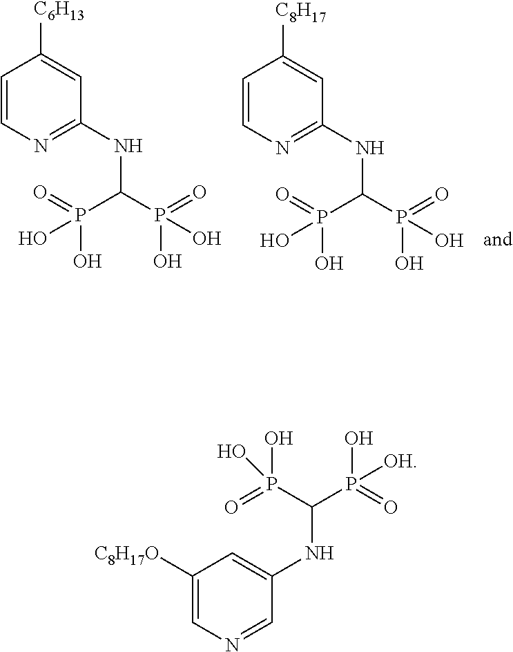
C1(NC(P(O)(O)=O)P(=O)(O)O)=NC=CC([C8H17])=C1.C1(NC(P(O)(O)=O)P(=O)(O)O)=NC=CC([C6H13])=C1.C1(NC(P([OH])(O)=O)P(=O)(O)O)=CC([C8H17O])=CN=C1
